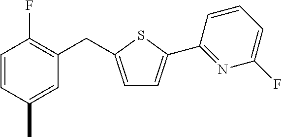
C1=CC(C)=CC(CC2=CC=C(C3=NC(F)=CC=C3)S2)=C1F
